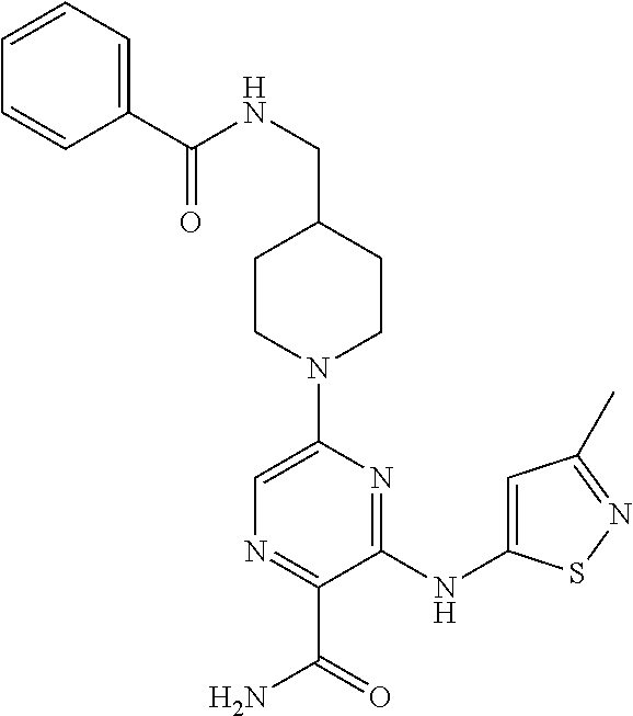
C1CN(C2=CN=C(C(=O)N)C(NC3=CC(C)=NS3)=N2)CCC1CNC(=O)C1=CC=CC=C1
